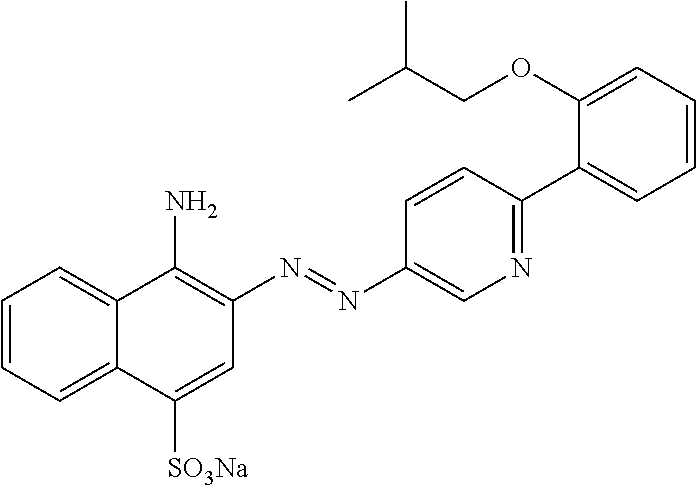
C1=CC=C2C(=C1)C(N)=C(N=NC1=CN=C(C3=CC=CC=C3OCC(C)C)C=C1)C=C2[SO3Na]
